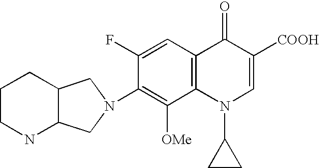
C1(F)=CC2=C(C([OMe])=C1N1CC3NCCCC3C1)N(C1CC1)C=C([COOH])C2=O
